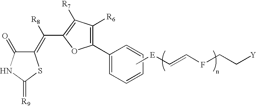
C1(=C(C2=C([R7])C([R6])=C(C3=CC=CC=C3)O2)[R8])C(=O)NC(=[R9])S1.C[E]C=CFCC[Y]
